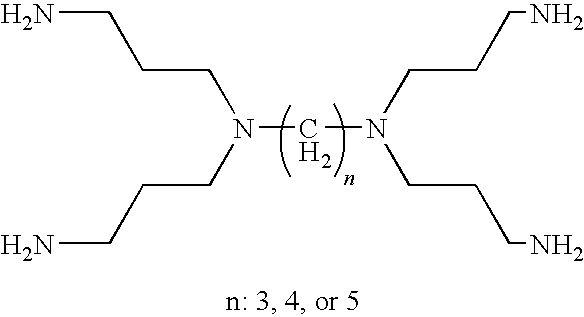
NCCCN(CN(CCCN)CCCN)CCCN
